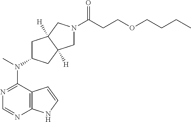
C12=C(N=CN=C1N(C)C1CC3([H])C([H])(C1)CN(C(=O)CCOCCCC)C3)NC=C2
